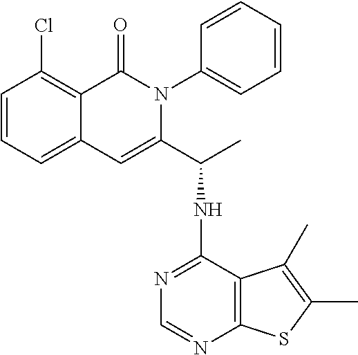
C1=CC=C2C(=C1Cl)C(=O)N(C1=CC=CC=C1)C(C(C)NC1=NC=NC3=C1C(C)=C(C)S3)=C2
